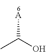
OC(C)[A]
